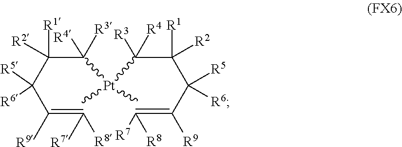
C(C(C(C(=C([R7])[R8])[R9])([R5])[R6])([R1])[R2])([Pt](C(C(C(C(=C([R8])[R7])[R9])([R5])[R6])([R1])[R2])([R4])[R3])(C)C)([R4])[R3]
